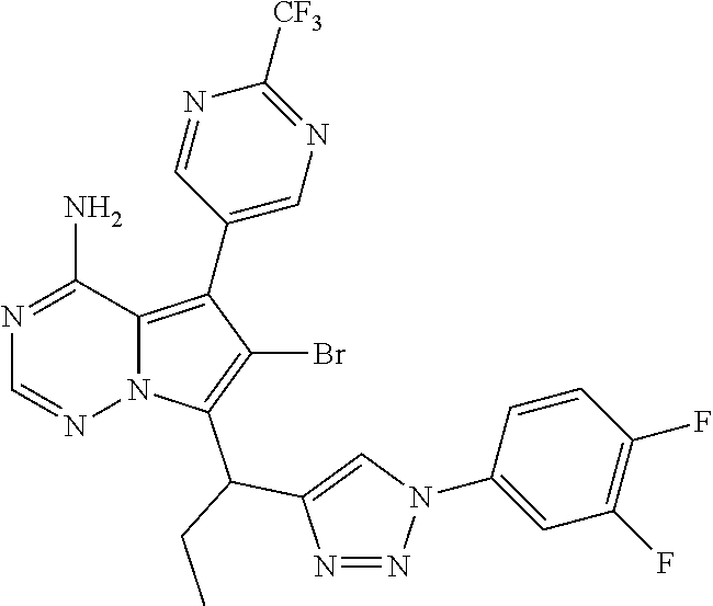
N1=C(N)C2=C(C3=CN=C([CF3])N=C3)C(Br)=C(C(C3=CN(C4=CC(F)=C(F)C=C4)N=N3)CC)N2N=C1
